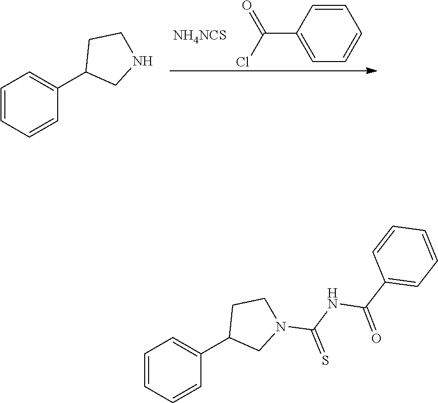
[NH4NCS].C(C1=CC=CC=C1)(=O)Cl.C1=CC=CC(C2CNCC2)=C1.C1=CC=CC(C2CN(C(=S)NC(=O)C3=CC=CC=C3)CC2)=C1
